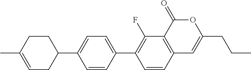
C12=C(C(=O)OC(CCC)=C1)C(F)=C(C1=CC=C(C3CCC(C)=CC3)C=C1)C=C2
